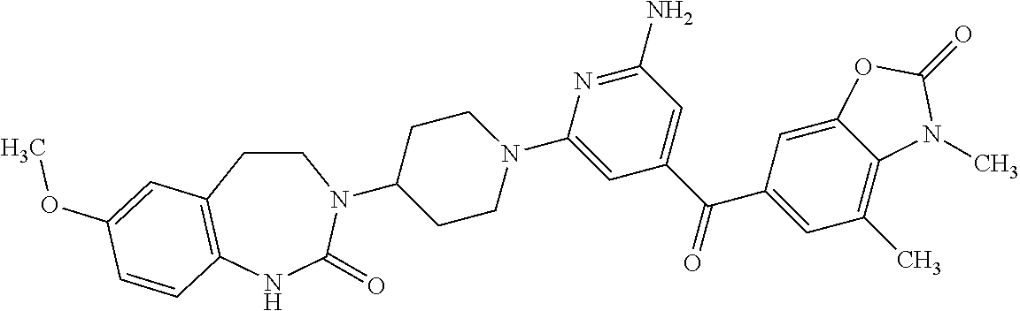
N1(C2=CC(C(C3=CC(C)=C4C(=C3)OC(=O)N4C)=O)=CC(N)=N2)CCC(N2CCC3=C(NC2=O)C=CC(OC)=C3)CC1
